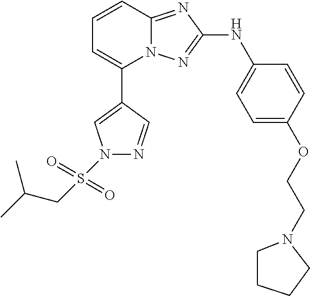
C1=CC2=NC(NC3=CC=C(OCCN4CCCC4)C=C3)=NN2C(C2=CN(S(CC(C)C)(=O)=O)N=C2)=C1
